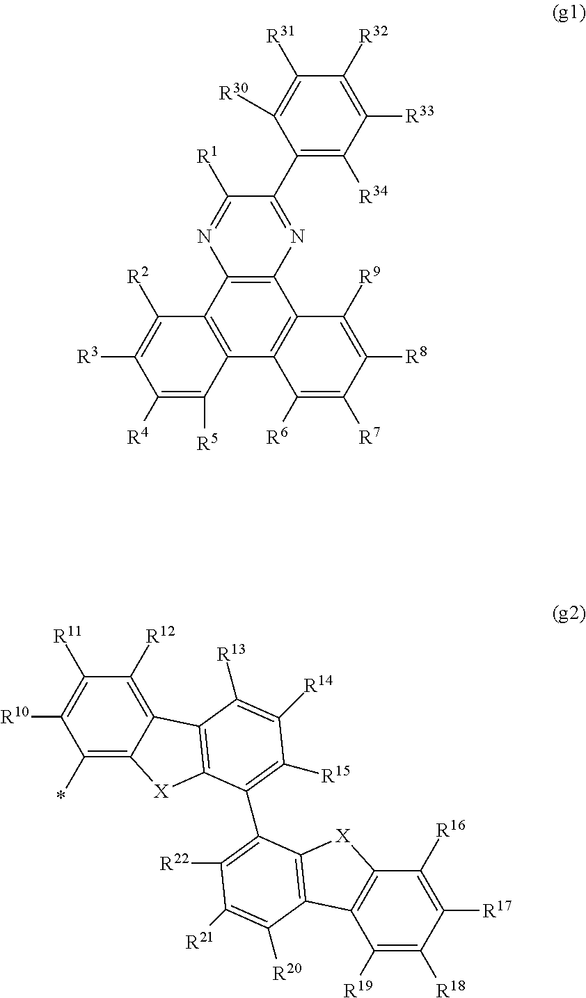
C12=C(C3=C(C4=C1C([R9])=C([R8])C([R7])=C4[R6])C([R5])=C([R4])C([R3])=C3[R2])N=C([R1])C(C1=C([R34])C([R33])=C([R32])C([R31])=C1[R30])=N2.C1(*)=C2C(=C([R12])C([R11])=C1[R10])C1=C([X]2)C(C2=C([R22])C([R21])=C([R20])C3=C2[X]C2=C3C([R19])=C([R18])C([R17])=C2[R16])=C([R15])C([R14])=C1[R13]
